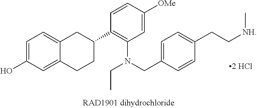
C1=C(O)C=C2C(=C1)CC(C1=C(N(CC3=CC=C(CC[NH]C)C=C3)CC)C=C([OMe])C=C1)CC2
